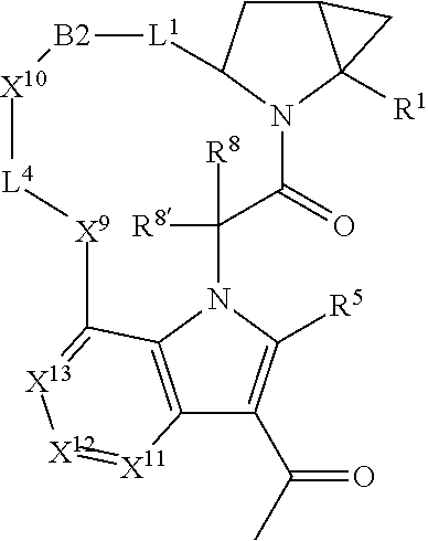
C12=C3N(C([R5])=C1C(C)=O)C([R8])([R8])C(=O)N1C(CC4C1([R1])C4)[L1][B2][X10][L4][X9]C3=[X13][X12]=[X11]2
